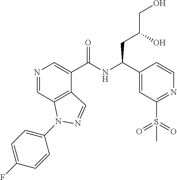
N1=CC2=C(C(C(NC(C3=CC(S(=O)(=O)C)=NC=C3)CC(O)CO)=O)=C1)C=NN2C1=CC=C(F)C=C1
